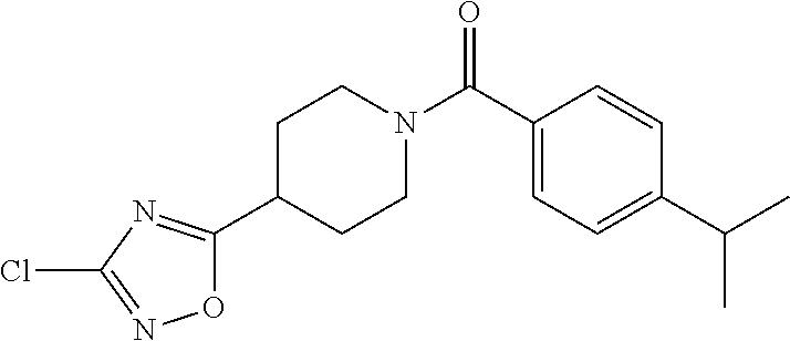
C1N(C(C2=CC=C(C(C)C)C=C2)=O)CCC(C2=NC(Cl)=NO2)C1
